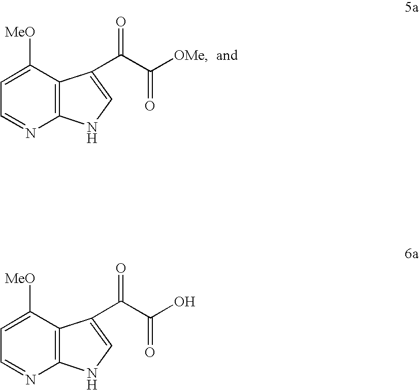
C1=C([MeO])C2=C(N=C1)NC=C2C(C([OMe])=O)=O.C1=C([MeO])C2=C(N=C1)NC=C2C(C(O)=O)=O
